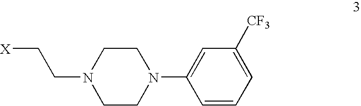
[X]CCN1CCN(C2=CC([CF3])=CC=C2)CC1
